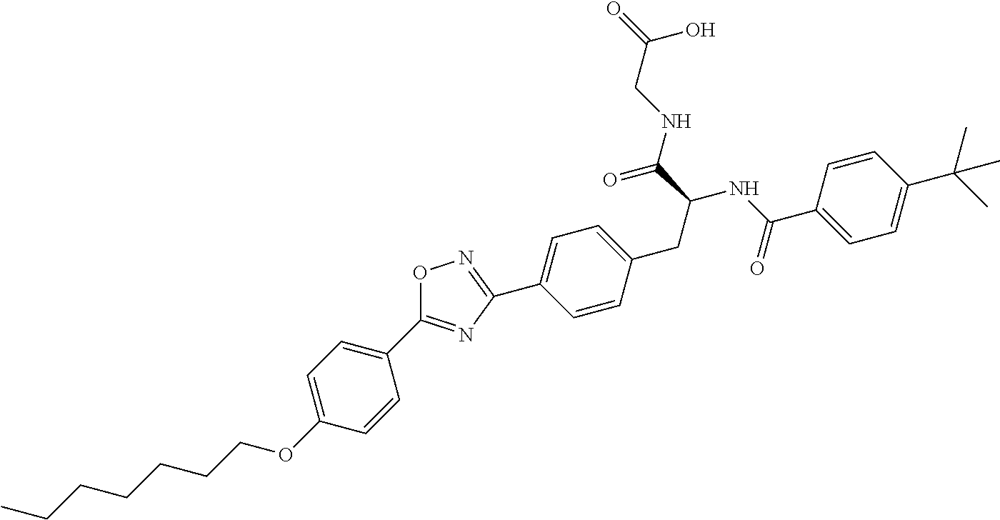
C1(C2=NC(C3=CC=C(CC(C(=O)NCC(O)=O)NC(C4=CC=C(C(C)(C)C)C=C4)=O)C=C3)=NO2)=CC=C(OCCCCCCC)C=C1
